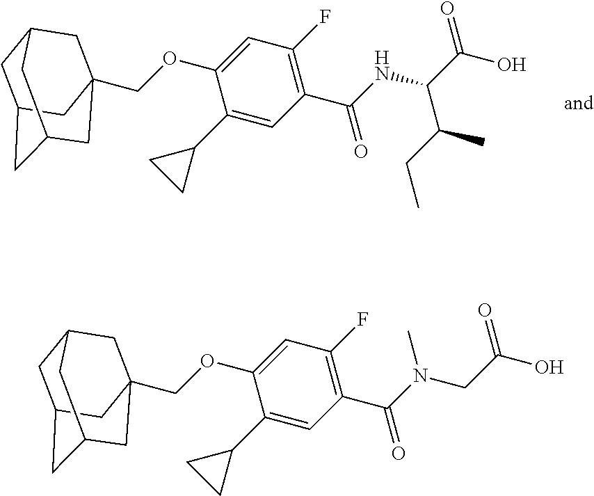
C1(C2CC2)=CC(C(NC(C(C)CC)C(=O)O)=O)=C(F)C=C1OCC12CC3CC(CC(C1)C3)C2.C1(C2CC2)=CC(C(N(CC(=O)O)C)=O)=C(F)C=C1OCC12CC3CC(CC(C1)C3)C2
